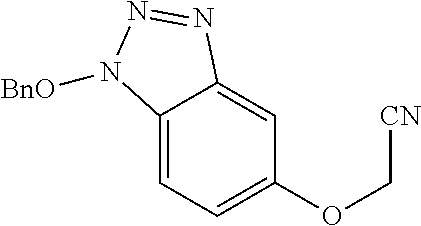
C12=CC=C(OC[CN])C=C1N=NN2[BnO]
